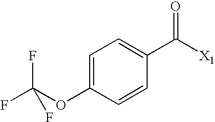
C1=C(OC(F)(F)F)C=CC(C([X1])=O)=C1
